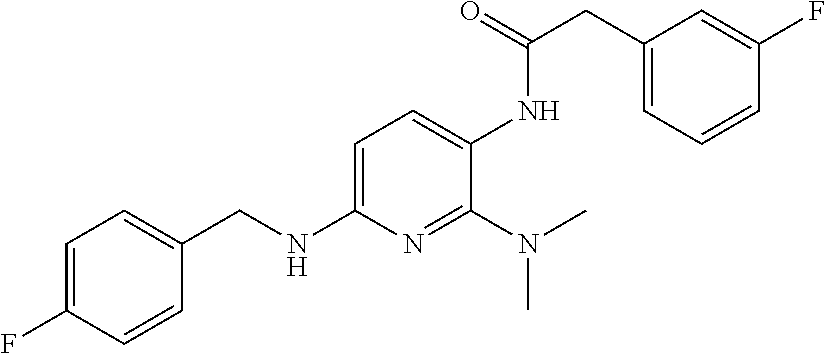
C1=CC(F)=CC(CC(=O)NC2=CC=C(NCC3=CC=C(F)C=C3)N=C2N(C)C)=C1
